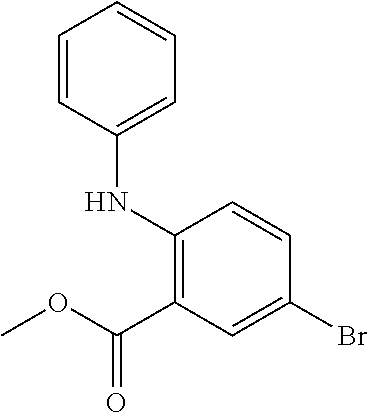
N(C1=C(C(OC)=O)C=C(Br)C=C1)C1=CC=CC=C1
